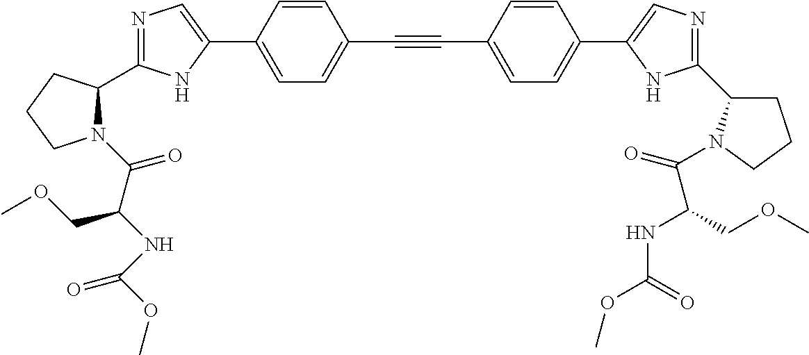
N1=C(C2N(C(C(NC(=O)OC)COC)=O)CCC2)NC(C2=CC=C(C#CC3=CC=C(C4=CN=C(C5CCCN5C(=O)C(COC)NC(OC)=O)N4)C=C3)C=C2)=C1
